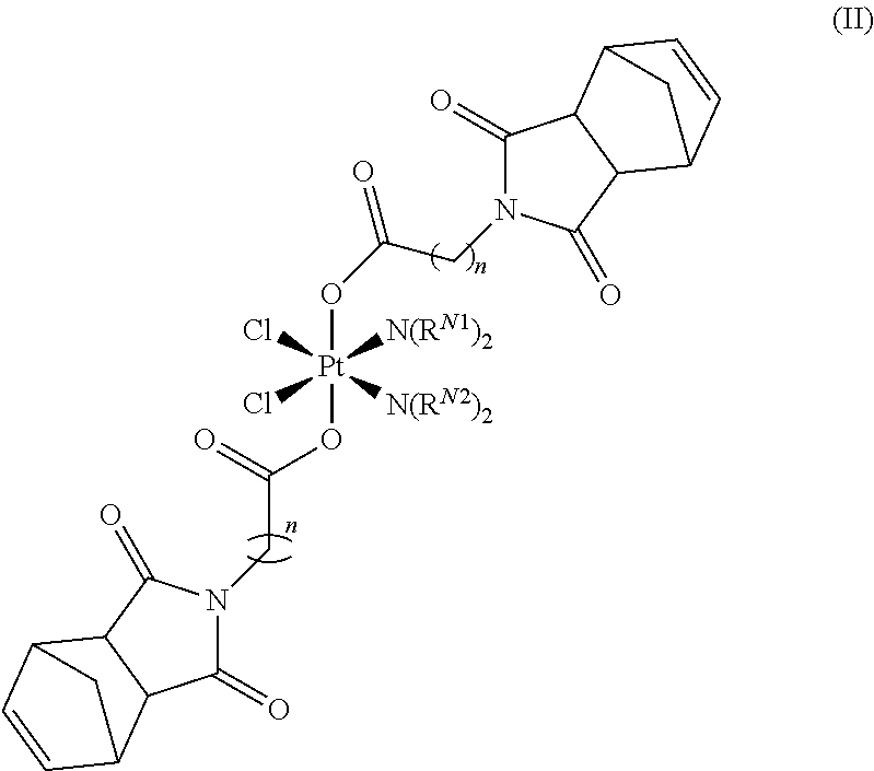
Cl[Pt](Cl)([N(RN1)2])([N(RN2)2])(OC(CN1C(=O)C2C(C1=O)C1C=CC2C1)=O)OC(CN1C(=O)C2C(C1=O)C1C=CC2C1)=O
